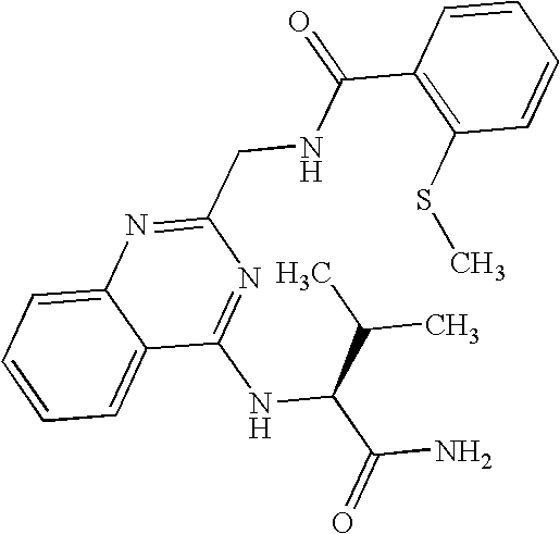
C1=CC=C2C(=C1)N=C(CNC(C1=C(SC)C=CC=C1)=O)N=C2NC(C(C)C)C(=O)N
